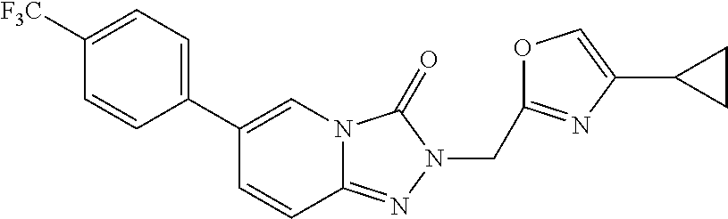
C1=CC2=NN(CC3=NC(C4CC4)=CO3)C(=O)N2C=C1C1=CC=C([F3C])C=C1
